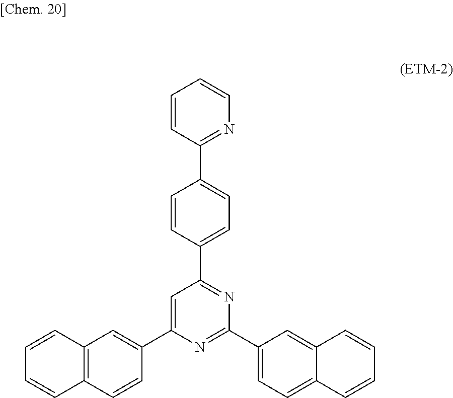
C1=CC(C2=CC=C(C3=NC(C4=CC=C5C(=C4)C=CC=C5)=NC(C4=CC5=C(C=C4)C=CC=C5)=C3)C=C2)=NC=C1
